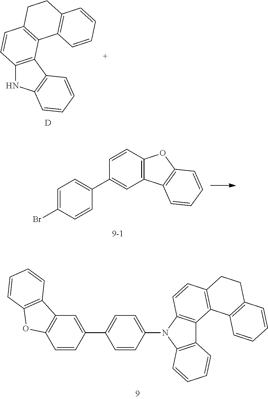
C12=C(C3=C(N1)C=CC=C3)C1=C(C=C2)CCC2=C1C=CC=C2.[D].C1(C2=CC3=C(C=C2)OC2=C3C=CC=C2)=CC=C(Br)C=C1.C1=CC(N2C3=C(C4=C2C=CC2=C4C4=C(CC2)C=CC=C4)C=CC=C3)=CC=C1C1=CC2=C(C=C1)OC1=C2C=CC=C1
